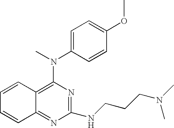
N(C1=C2C(=NC(NCCCN(C)C)=N1)C=CC=C2)(C)C1=CC=C(OC)C=C1
